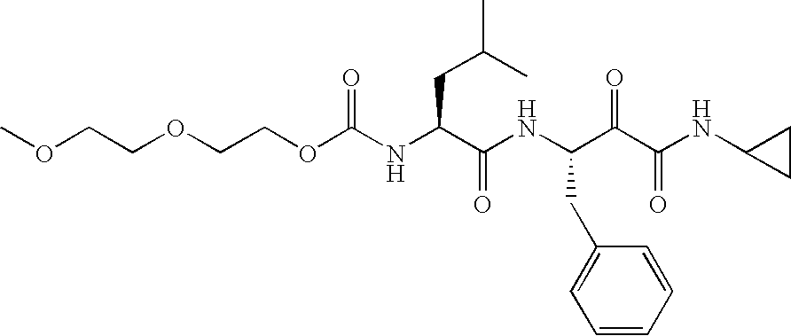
O(C(NC(C(NC(C(C(NC1CC1)=O)=O)CC1=CC=CC=C1)=O)CC(C)C)=O)CCOCCOC
